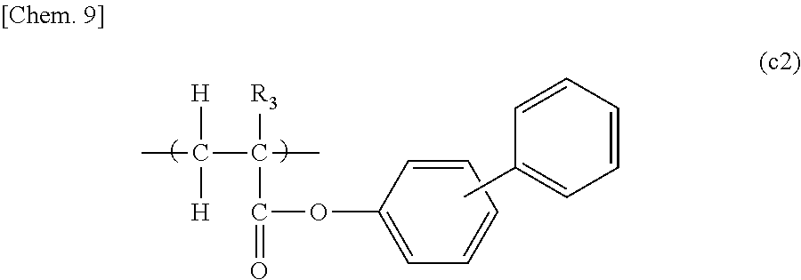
CC1=CC=CC=C1.C1=CC=CC=C1OC(C([R3])(C)C(C)([H])[H])=O
